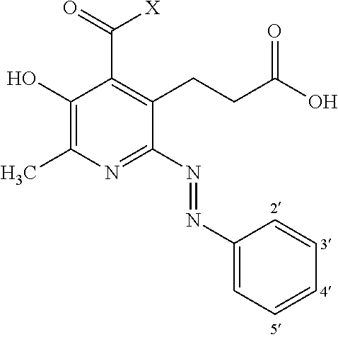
C1(O)=C(C)N=C(N=NC2=CC=CC=C2)C(CCC(O)=O)=C1C(=O)[X]
